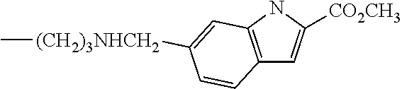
C12=C(NC([CO2CH3])=C1)C=C([(CH2)3NHCH2]C)C=C2
